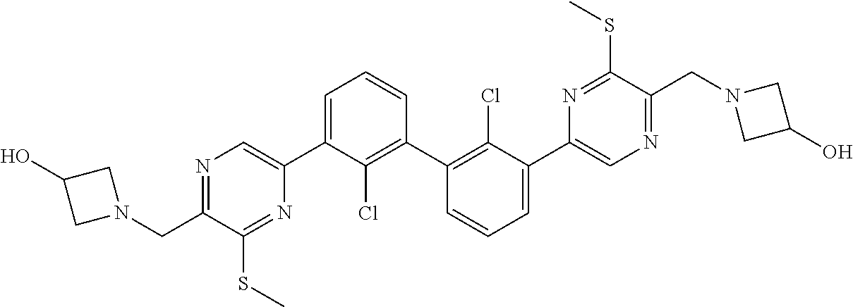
C1C(O)CN1CC1=NC=C(C2=CC=CC(C3=C(Cl)C(C4=CN=C(CN5CC(O)C5)C(SC)=N4)=CC=C3)=C2Cl)N=C1SC
